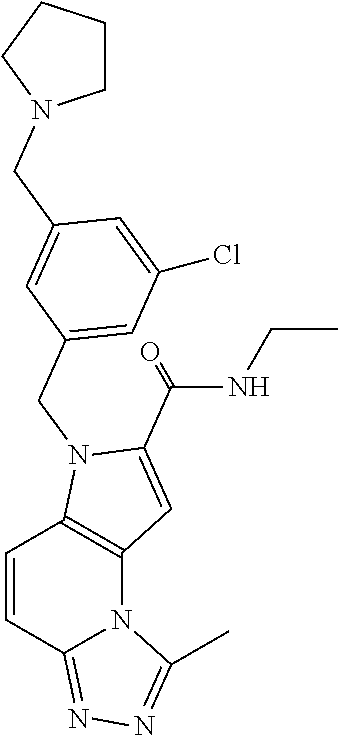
C1=CC2=NN=C(C)N2C2=C1N(CC1=CC(Cl)=CC(CN3CCCC3)=C1)C(C(NCC)=O)=C2
